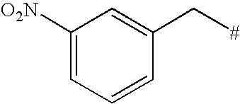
C1([O2N])=CC=CC(C[#])=C1
